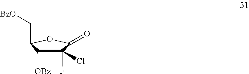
C1(F)(Cl)C([OBz])C(C[BzO])OC1=O
